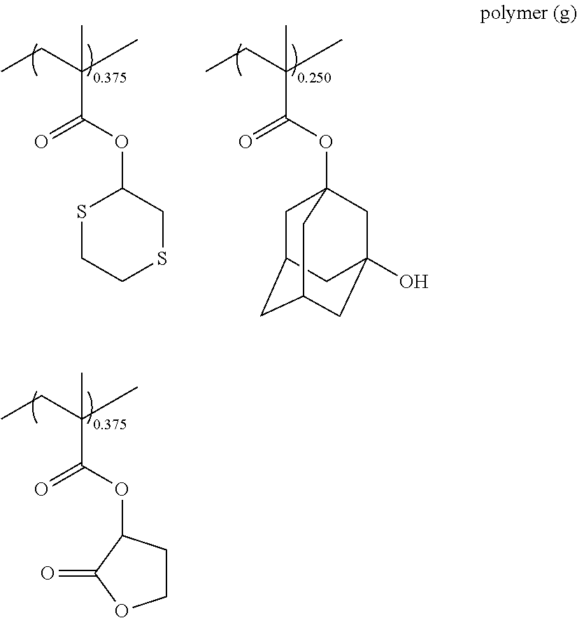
CC(CC)(C)C(OC1CCOC1=O)=O.CC(CC)(C)C(OC12CC3CC(CC(O)(C1)C3)C2)=O.CC(CC)(C)C(OC1SCCSC1)=O
